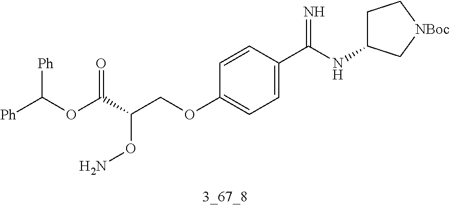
[Ph]C(OC(C(COC1=CC=C(C(NC2CC[NBoc]C2)=N)C=C1)ON)=O)[Ph]
